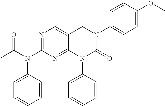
N1=C(N(C2=CC=CC=C2)C(=O)C)N=C2C(=C1)CN(C1=CC=C(OC)C=C1)C(=O)N2C1=CC=CC=C1
